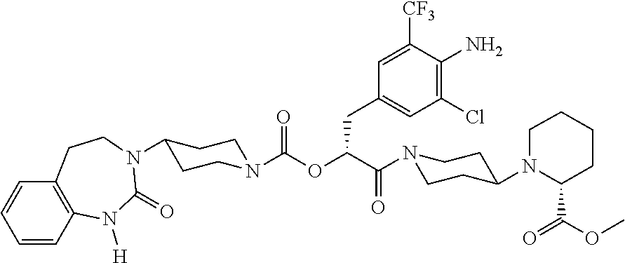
C1=CC2=C(C=C1)CCN(C1CCN(C(=O)OC(CC3=CC(Cl)=C(N)C([CF3])=C3)C(=O)N3CCC(N4CCCCC4C(=O)OC)CC3)CC1)C(=O)N2[H]
